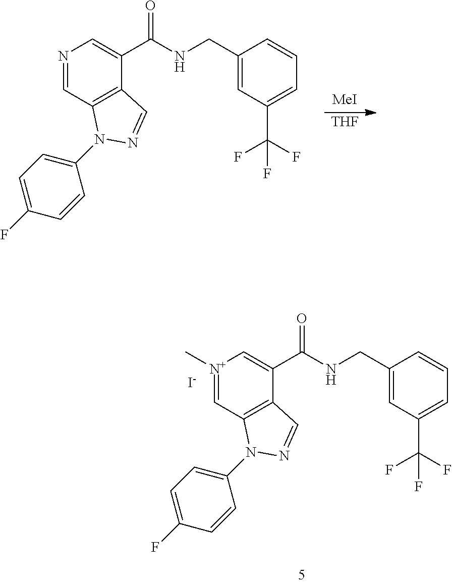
[N+]1(C)=CC2=C(C(C(NCC3=CC(C(F)(F)F)=CC=C3)=O)=C1)C=NN2C1=CC=C(F)C=C1.[I-].N1=CC2=C(C(C(NCC3=CC(C(F)(F)F)=CC=C3)=O)=C1)C=NN2C1=CC=C(F)C=C1.[THF].[MeI]
